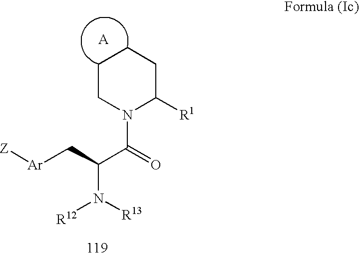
C1CN(C(=O)C(N([R12])[R13])C[Ar][Z])C([R1])CC1.[A]
